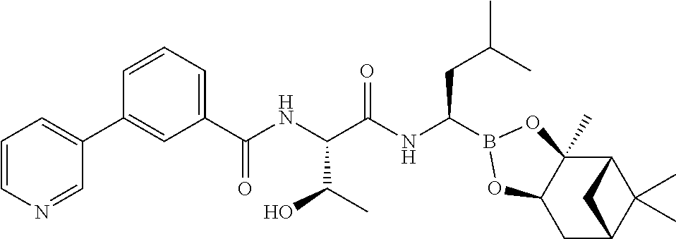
C1(C(NC(C(NC(CC(C)C)B2OC3(C)C4C(C)(C)C(CC3O2)C4)=O)C(C)O)=O)=CC=CC(C2=CC=CN=C2)=C1
